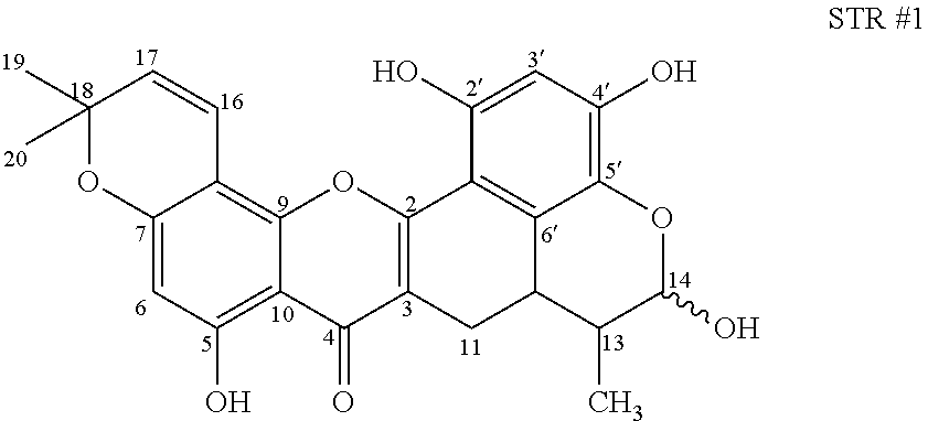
C12=CC(O)=C3C(=C1C=CC(C)(C)O2)OC1=C(C3=O)CC2C3=C1C(O)=CC(O)=C3OC(O)C2C
